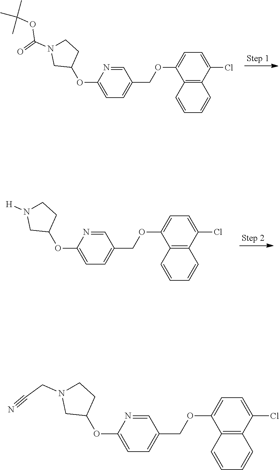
C1=C(OC2CCN(C(OC(C)(C)C)=O)C2)N=CC(COC2=CC=C(Cl)C3=C2C=CC=C3)=C1.C1=C(OC2CCN([H])C2)N=CC(COC2=CC=C(Cl)C3=C2C=CC=C3)=C1.C1=C(OC2CCN(CC#N)C2)N=CC(COC2=CC=C(Cl)C3=C2C=CC=C3)=C1
